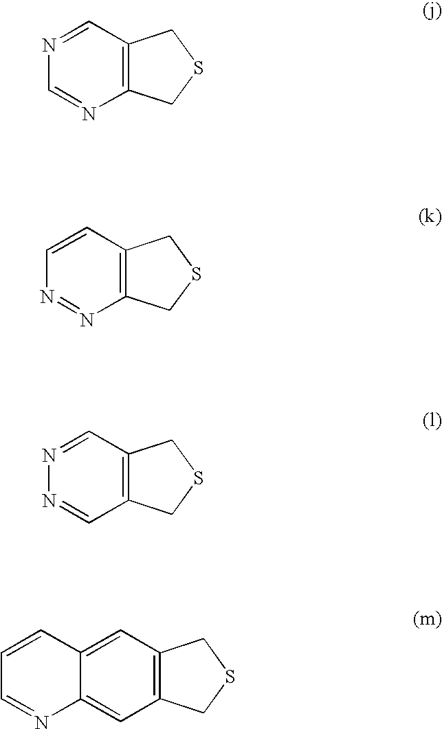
C12=C(C=NC=N1)CSC2.C12=C(C=CN=N1)CSC2.C12=C(C=NN=C1)CSC2.C12=C(C=C3C(=C1)N=CC=C3)CSC2
